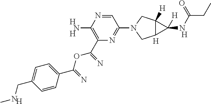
C1=CC(CNC)=CC=C1C(OC(=N)C1=C(N)N=CC(N2CC3C([H])(C2)C3([H])NC(CC)=O)=N1)=N.[H].[H].[H].[H].[H]
